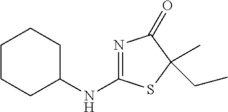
C1CCC(NC2=NC(=O)C(C)(CC)S2)CC1
